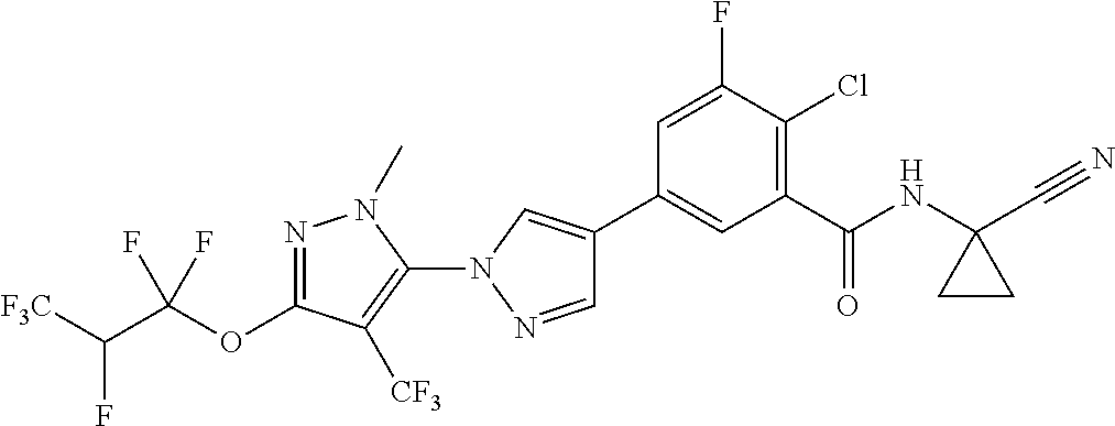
C1=C(F)C(Cl)=C(C(NC2(C#N)CC2)=O)C=C1C1=CN(C2=C([CF3])C(OC(C([F3C])F)(F)F)=NN2C)N=C1
